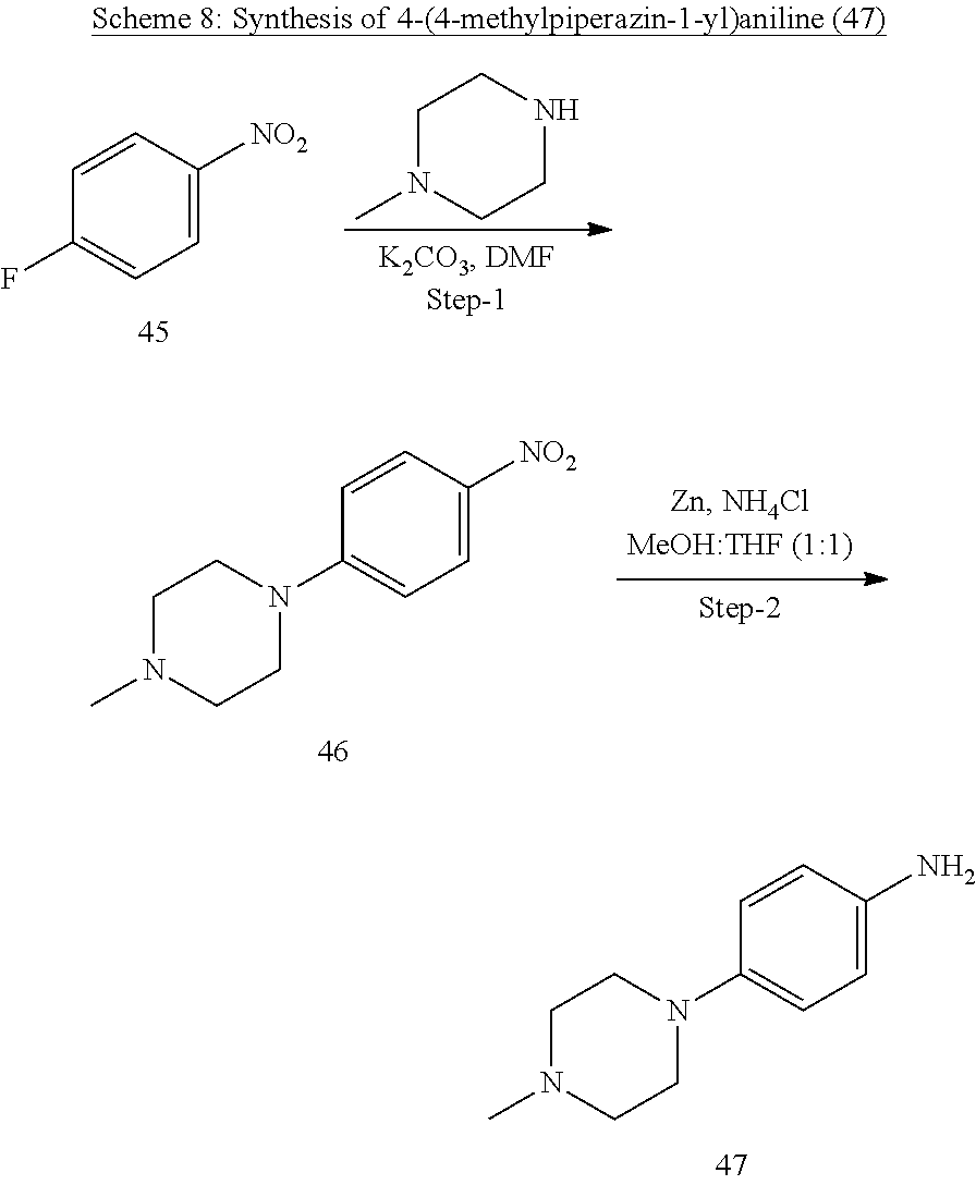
C1N(C)CCNC1.C1=CC([NO2])=CC=C1F.C1=CC([NO2])=CC=C1N1CCN(C)CC1.C1=CC(N)=CC=C1N1CCN(C)CC1
